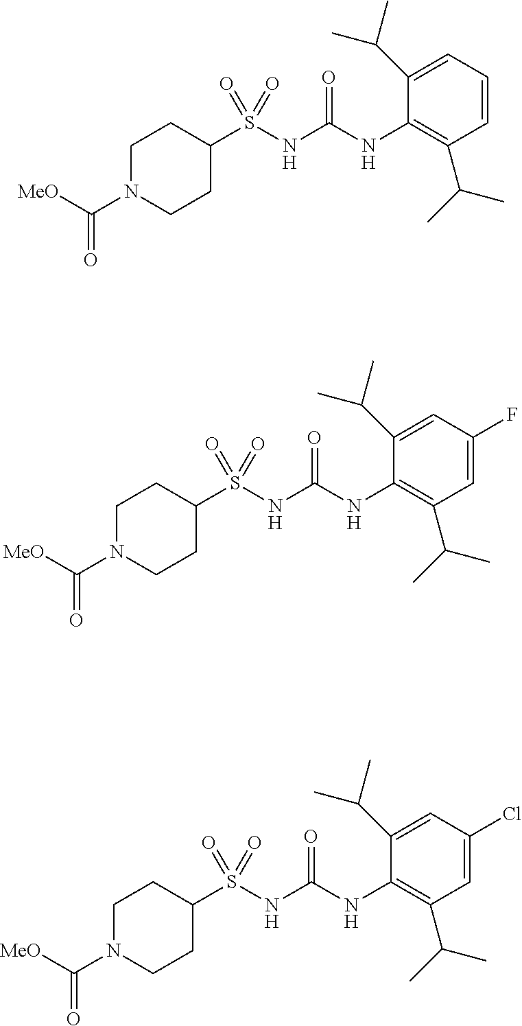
C1(S(NC(NC2=C(C(C)C)C=CC=C2C(C)C)=O)(=O)=O)CCN(C([MeO])=O)CC1.C1(S(NC(NC2=C(C(C)C)C=C(F)C=C2C(C)C)=O)(=O)=O)CCN(C([MeO])=O)CC1.C1(S(NC(NC2=C(C(C)C)C=C(Cl)C=C2C(C)C)=O)(=O)=O)CCN(C([MeO])=O)CC1
